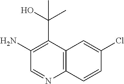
C12=C(C(C(O)(C)C)=C(N)C=N1)C=C(Cl)C=C2
